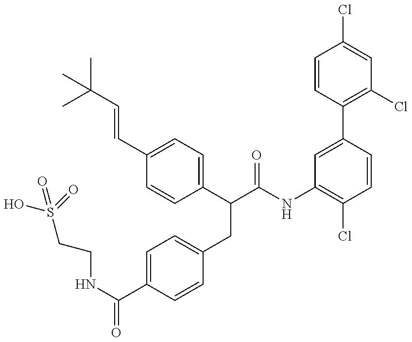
OS(CCNC(=O)C1=CC=C(CC(C(NC2=C(Cl)C=CC(C3=C(Cl)C=C(Cl)C=C3)=C2)=O)C2=CC=C(C=CC(C)(C)C)C=C2)C=C1)(=O)=O
